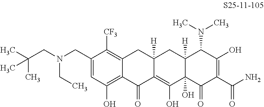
C1=C(CN(CC(C)(C)C)CC)C([CF3])=C2C(=C1O)C(=O)C1=C(O)C3(O)C([H])(CC1([H])C2)C(N(C)C)C(O)=C(C(N)=O)C3=O
